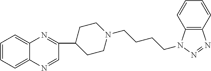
C1(C2=NC3=CC=CC=C3N=C2)CCN(CCCCN2C3=C(N=N2)C=CC=C3)CC1
